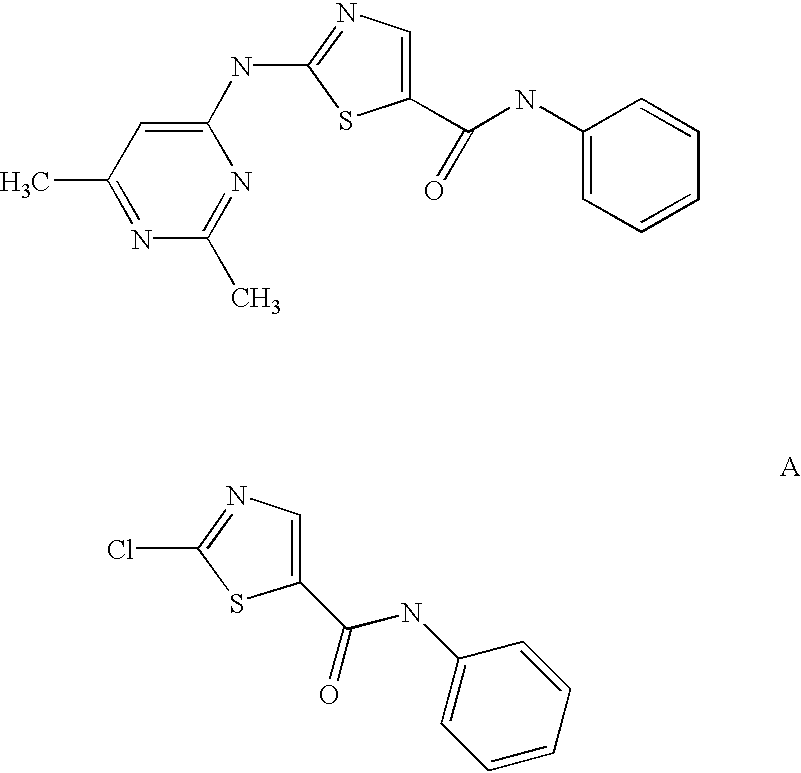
C1(NC2=NC=C(C(NC3=CC=CC=C3)=O)S2)=CC(C)=NC(C)=N1.ClC1=NC=C(C(NC2=CC=CC=C2)=O)S1
